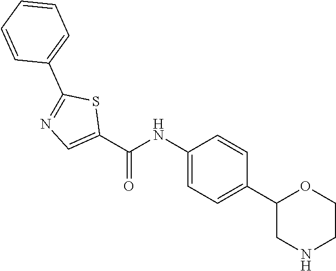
C(=O)(NC1=CC=C(C2CNCCO2)C=C1)C1=CN=C(C2=CC=CC=C2)S1
